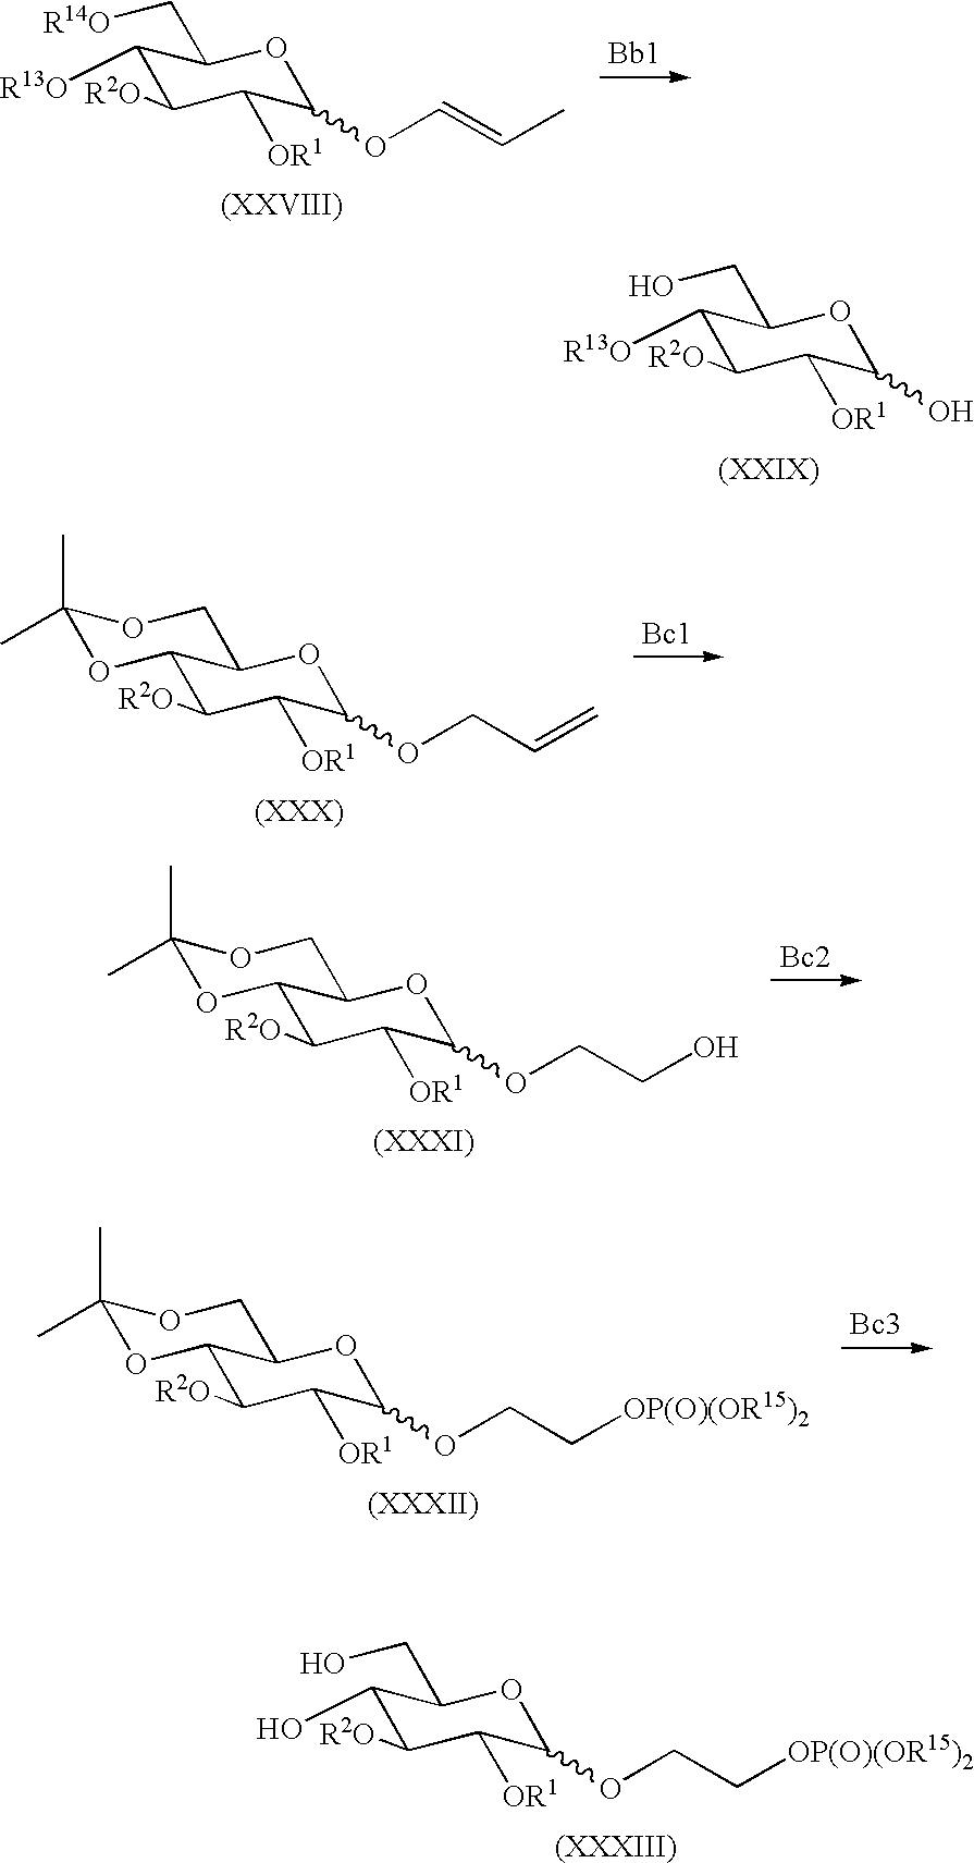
C1([R13O])C([R2O])C([OR1])C(OC=CC)OC1C[R14O].C1([R13O])C([R2O])C([OR1])C(O)OC1CO.C12C([R2O])C([OR1])C(OCC=C)OC1COC(C)(C)O2.C12C([R2O])C([OR1])C(OCCO)OC1COC(C)(C)O2.C12C([R2O])C([OR1])C(OCC[OP(O)(OR15)2])OC1COC(C)(C)O2.C1(O)C([R2O])C([OR1])C(OCC[OP(O)(OR15)2])OC1CO
